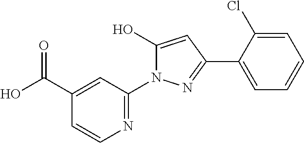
N1=C(N2C(O)=CC(C3=CC=CC=C3Cl)=N2)C=C(C(O)=O)C=C1
